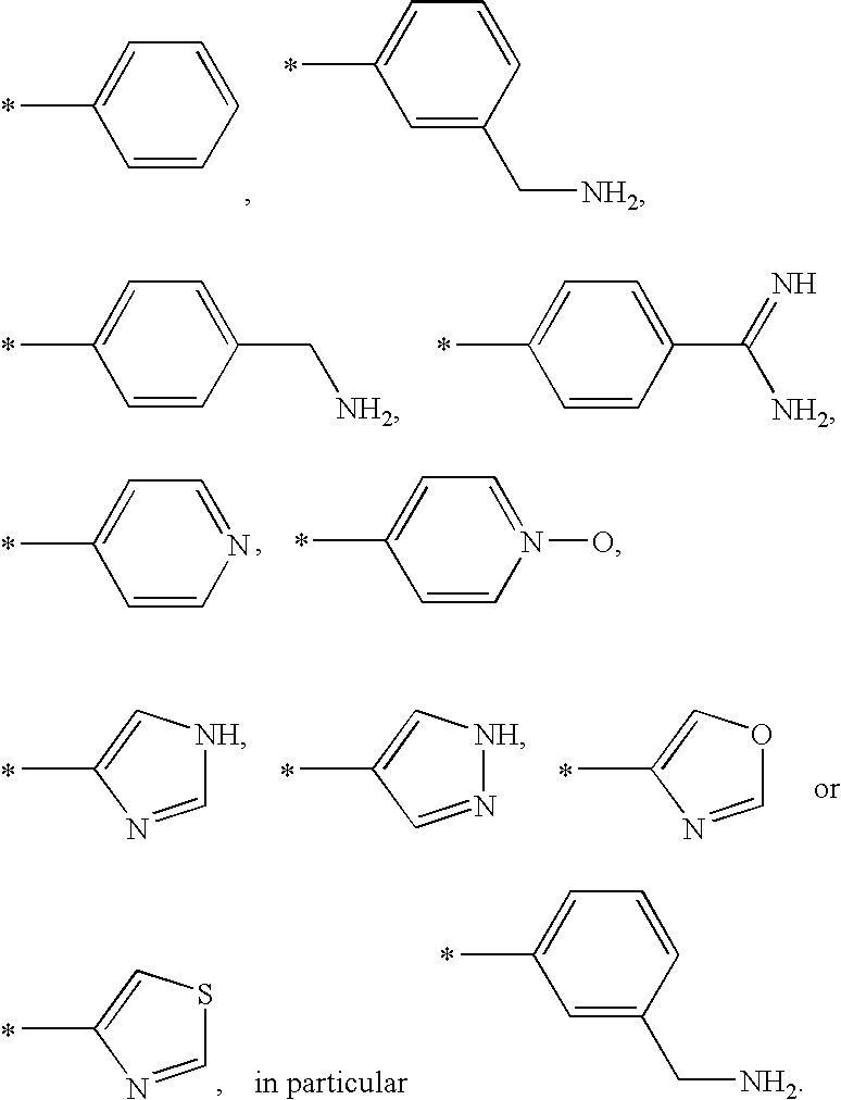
C1=CC=CC(C)=C1.C1=CC(C[NH2])=CC(C)=C1.C1=C(C[NH2])C=CC(C)=C1.C1=C(C([NH2])=N)C=CC(C)=C1.C1=NC=CC(C)=C1.C1=N(O)C=CC(C)=C1.C1=NC(C)=C[NH]1.N1=CC(C)=C[NH]1.C1=NC(C)=CO1.C1=NC(C)=CS1.C1=CC(C[NH2])=CC(C)=C1
